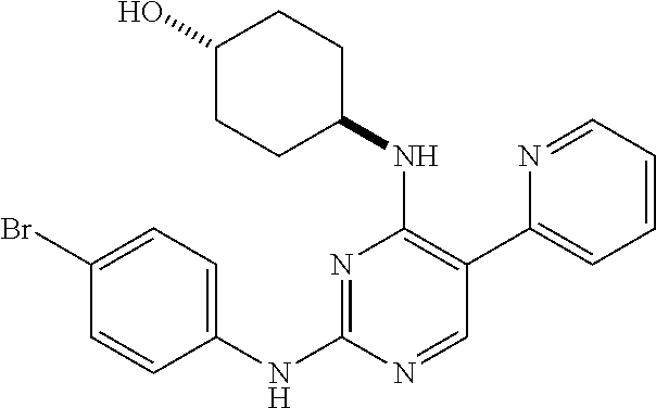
N1=C(NC2=CC=C(Br)C=C2)N=CC(C2=CC=CC=N2)=C1NC1CCC(O)CC1
